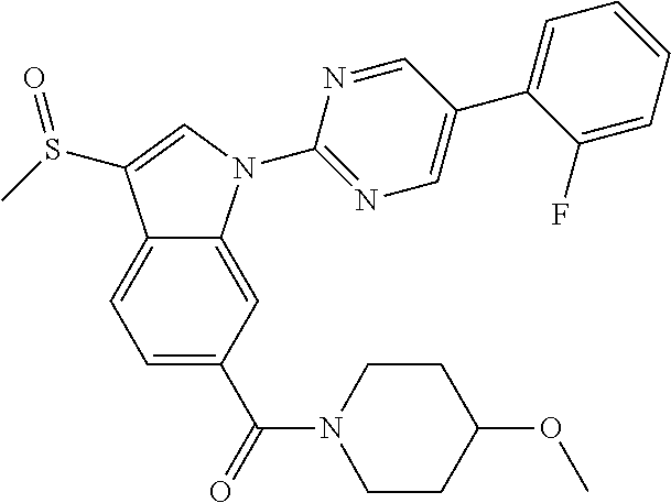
C12=CC=C(C(=O)N3CCC(OC)CC3)C=C1N(C1=NC=C(C3=CC=CC=C3F)C=N1)C=C2S(C)=O
